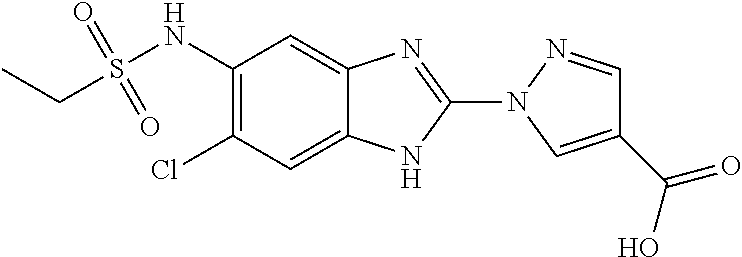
C1(N2N=CC(C(=O)O)=C2)=NC2=CC(NS(=O)(=O)CC)=C(Cl)C=C2N1
